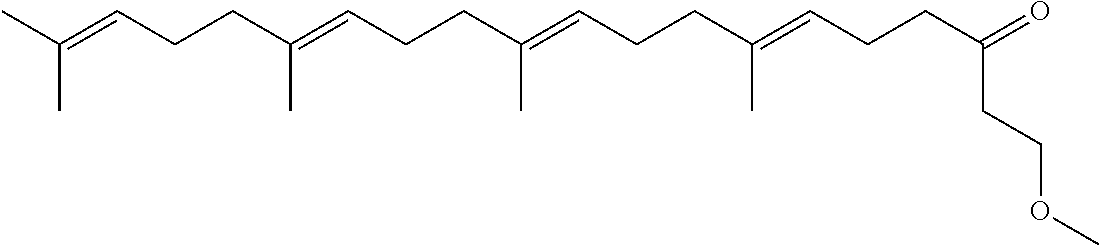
C(C=C(CCC=C(CCC=C(CCC=C(C)C)C)C)C)CC(CCOC)=O
